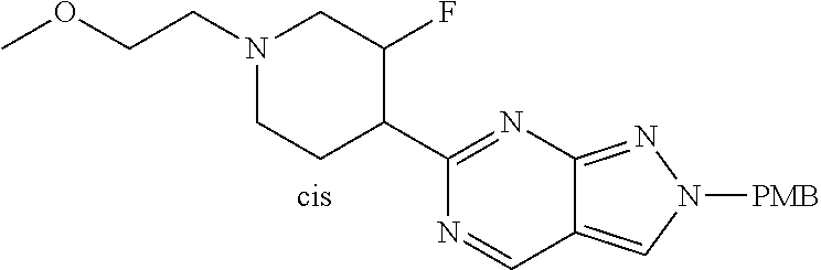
N1(CCOC)CCC(C2=NC3=NN([PMB])C=C3C=N2)C(F)C1
